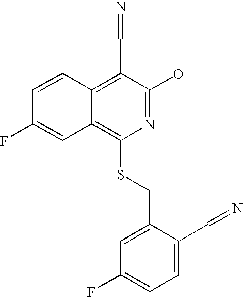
C1=CC2=C(C=N)C(O)=NC(SCC3=CC(F)=CC=C3C=N)=C2C=C1F
